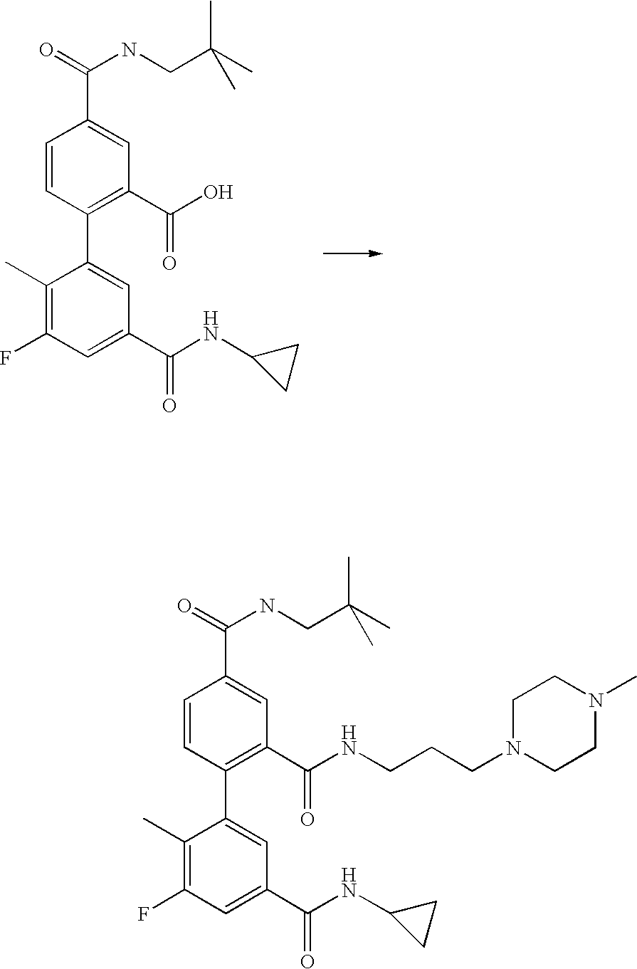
C1(C)=C(F)C=C(C(=O)NC2CC2)C=C1C1=C(C(O)=O)C=C(C(=O)NCC(C)(C)C)C=C1.C1(C)=C(F)C=C(C(=O)NC2CC2)C=C1C1=C(C(NCCCN2CCN(C)CC2)=O)C=C(C(=O)NCC(C)(C)C)C=C1
